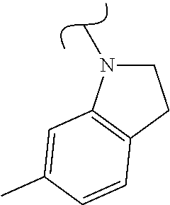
C1CC2=C(C=C(C)C=C2)N1C
